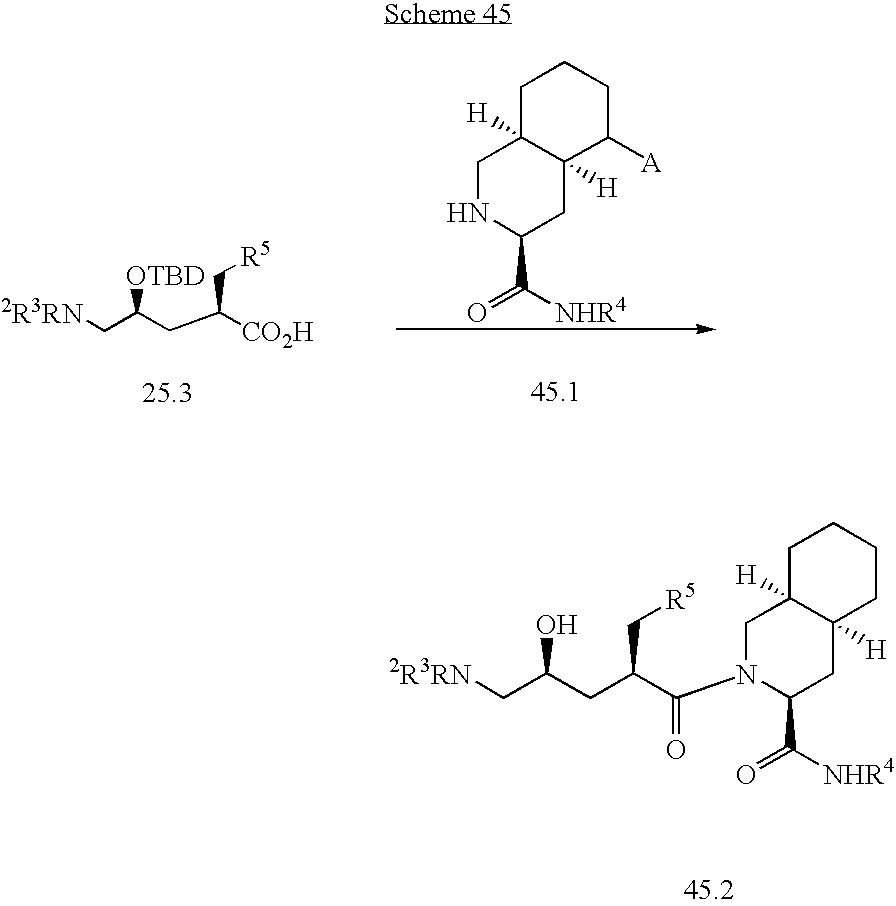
C(C(CC([CO2H])C[R5])[OTBD])[2R3RN].N1C(C(=O)[NHR4])CC2([H])C([H])(C1)CCCC2[A].N1(C(C(CC(C[2R3RN])O)C[R5])=O)C(C(=O)[NHR4])CC2([H])C([H])(C1)CCCC2
